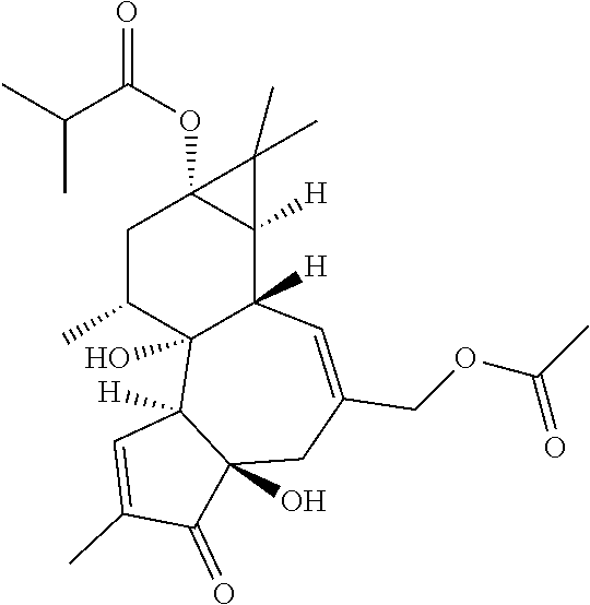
C12(OC(C(C)C)=O)CC(C)C3(O)C([H])(C1([H])C2(C)C)C=C(COC(=O)C)CC1(O)C3([H])C=C(C)C1=O
